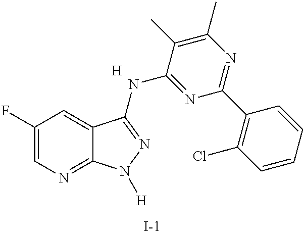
C1(F)=CN=C2C(=C1)C(NC1=NC(C3=C(Cl)C=CC=C3)=NC(C)=C1C)=NN2[H].[H].[I-]
